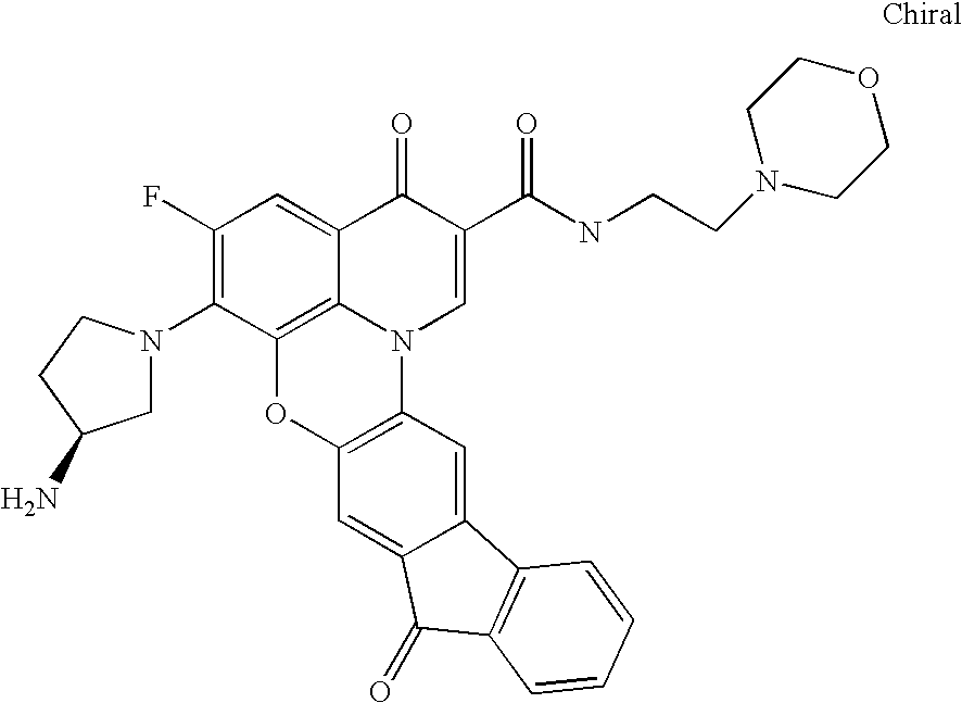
C1(F)=C(N2CC(N)CC2)C2=C3C(=C1)C(=O)C(C(=O)NCCN1CCOCC1)=CN3C1=C(O2)C=C2C(=C1)C1=C(C2=O)C=CC=C1
